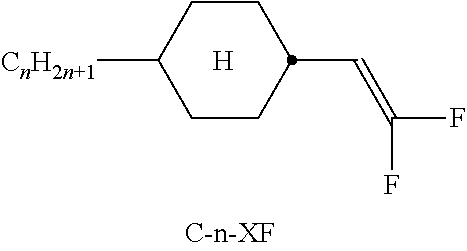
[H].C1CC(C=C(F)F)CCC1[CnH2n+1]
